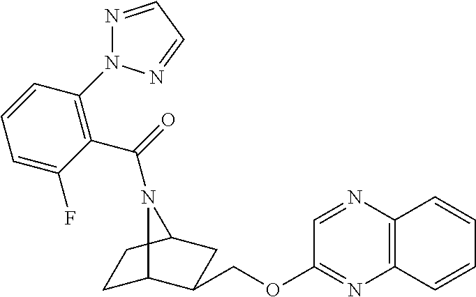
C1C2C(COC3=NC4=C(N=C3)C=CC=C4)CC(C1)N2C(=O)C1=C(N2N=CC=N2)C=CC=C1F
